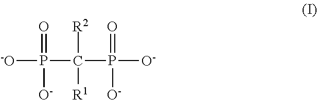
[-O]P(C(P([O-])(=O)[O-])([R2])[R1])(=O)[O-]
